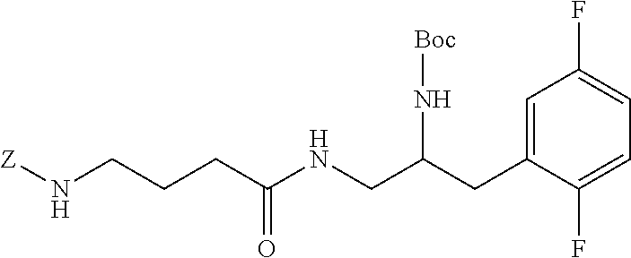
[Z]NCCCC(NCC(CC1=CC(F)=CC=C1F)N[Boc])=O
